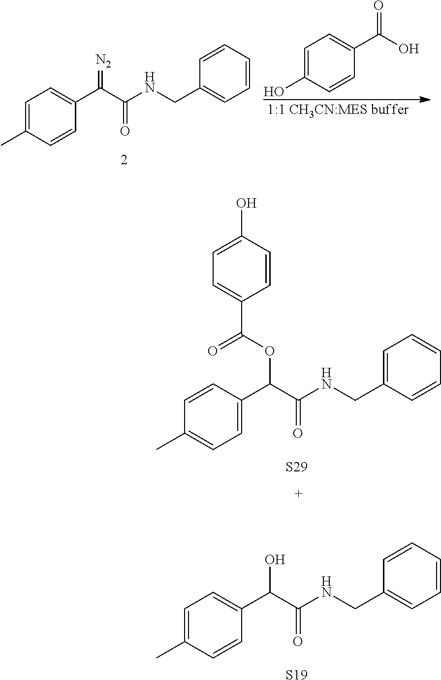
C1=C(C)C=CC(C(C(NCC2=CC=CC=C2)=O)O)=C1.[S19].C1=C(C)C=CC(C(C(NCC2=CC=CC=C2)=O)=[N2])=C1.C1=C(O)C=CC(C(O)=O)=C1.C1=CC(C(C(NCC2=CC=CC=C2)=O)OC(C2=CC=C(O)C=C2)=O)=CC=C1C.[S29]
